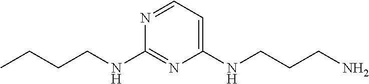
N1=CC=C(NCCCN)N=C1NCCCC
